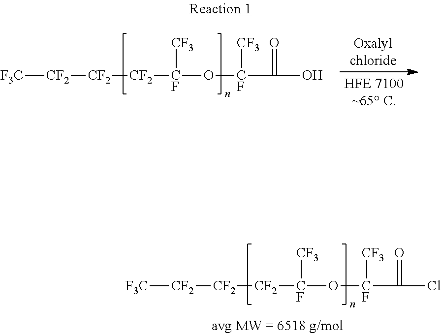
[F3C][CF2][CF2][CF2][CF](O[CF]([CF3])C(O)=O)[CF3].[F3C][CF2][CF2][CF2][CF](O[CF]([CF3])C(Cl)=O)[CF3]
